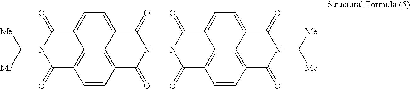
[Me]C(N1C(=O)C2=C3C(=CC=C4C3=C(C=C2)C(=O)N(N2C(=O)C3=C5C(=CC=C6C5=C(C=C3)C(=O)N(C([Me])[Me])C6=O)C2=O)C4=O)C1=O)[Me]
